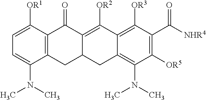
C1=C([OR1])C2=C(C(N(C)C)=C1)CC1C(=C([OR2])C3=C([OR3])C(C(=O)[NHR4])=C([OR5])C(N(C)C)=C3C1)C2=O
